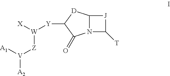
C12N(C([T])[J]1)C(=O)C([Y][W]([X])[Z][V]([A1])[A2])[D]2
